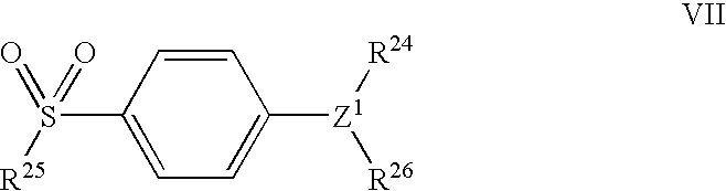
C1(S([R25])(=O)=O)=CC=C([Z1]([R24])[R26])C=C1
